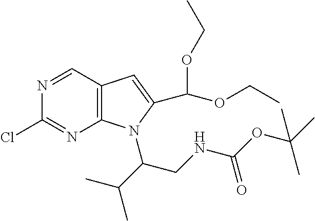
N1=CC2=C(N=C1Cl)N(C(C(C)C)CNC(=O)OC(C)(C)C)C(C(OCC)OCC)=C2
